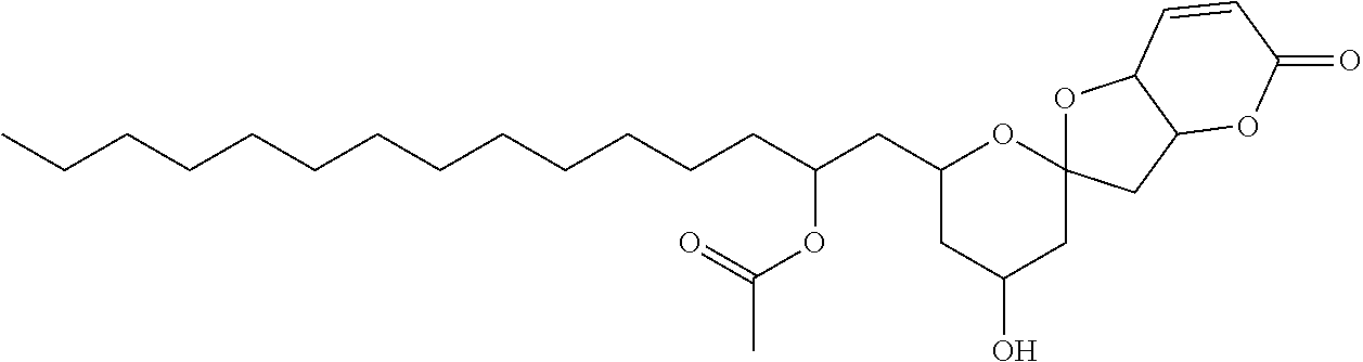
C(CCCCCCCCCCCC(CC1CC(O)CC2(O1)OC1C(C2)OC(=O)C=C1)OC(C)=O)C
